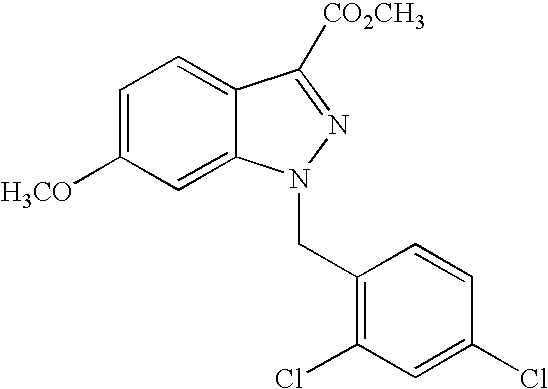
C1=C([H3CO])C=C2C(=C1)C([CO2CH3])=NN2CC1=C(Cl)C=C(Cl)C=C1
